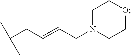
C1N(CC=CCC(C)C)CCOC1
